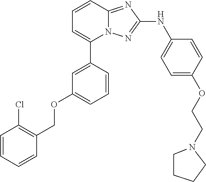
C1=CC2=NC(NC3=CC=C(OCCN4CCCC4)C=C3)=NN2C(C2=CC(OCC3=C(Cl)C=CC=C3)=CC=C2)=C1
